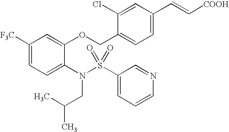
C1([F3C])=CC=C(N(S(C2=CC=CN=C2)(=O)=O)CC(C)C)C(OCC2=CC=C(C=C[COOH])C=C2Cl)=C1
